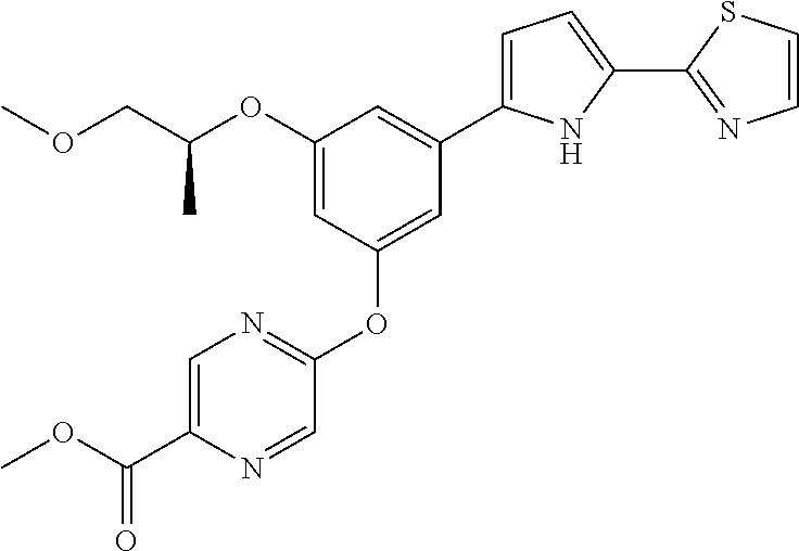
C1(OC(COC)C)=CC(OC2=NC=C(C(=O)OC)N=C2)=CC(C2=CC=C(C3=NC=CS3)N2)=C1
